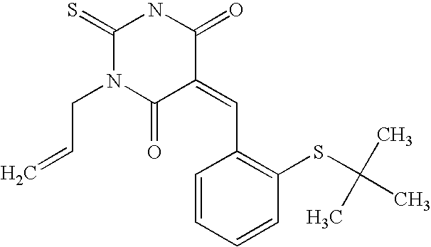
C1(=S)N(CC=C)C(=O)C(=CC2=C(SC(C)(C)C)C=CC=C2)C(=O)N1
